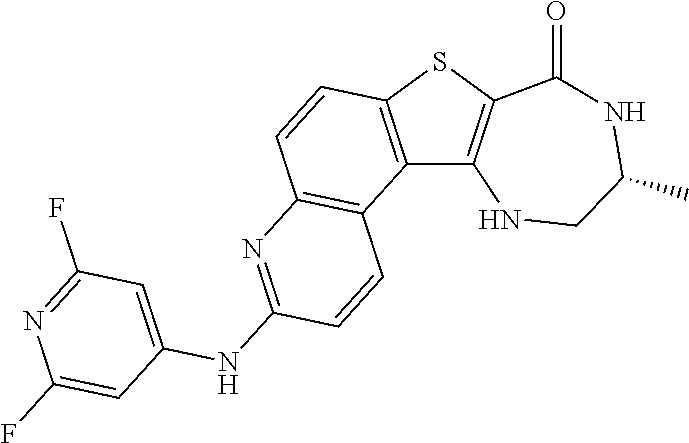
C12=C(SC3=C1NCC(C)NC3=O)C=CC1=C2C=CC(NC2=CC(F)=NC(F)=C2)=N1
